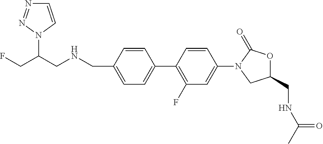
C(CNCC1=CC=C(C2=C(F)C=C(N3CC(CNC(C)=O)OC3=O)C=C2)C=C1)(CF)N1C=CN=N1
